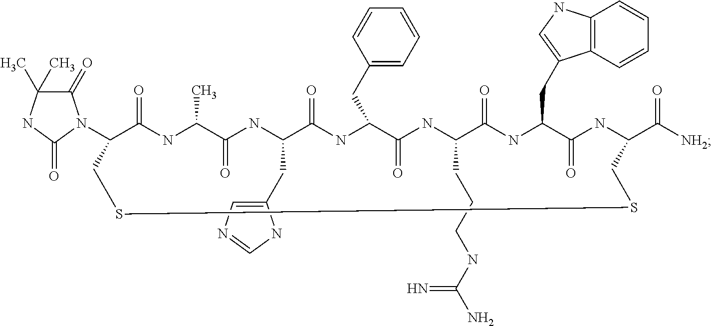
C1(N2C(=O)C(C)(C)NC2=O)C(=O)NC(C)C(=O)NC(CC2=CN=CN2)C(=O)NC(CC2=CC=CC=C2)C(=O)NC(CCCNC(N)=N)C(=O)NC(CC2=CNC3=C2C=CC=C3)C(=O)NC(C([NH2])=O)CSSC1
